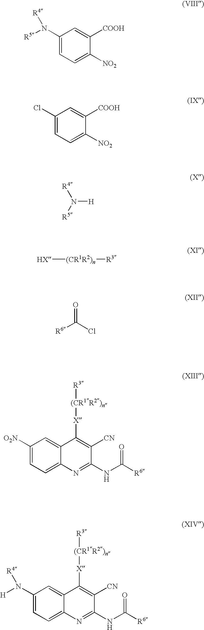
C1([O2N])=CC=C2C(=C1)C([X][(CR1R2)n][R3])=C([CN])C(NC(=O)[R6])=N2.C1(N([H])[R4])=CC=C2C(=C1)C([X][(CR1R2)n][R3])=C([CN])C(NC(=O)[R6])=N2.C1(N([R5])[R4])=CC=C([NO2])C([COOH])=C1.C1(Cl)=CC=C([NO2])C([COOH])=C1.N([H])([R5])[R4].[HX][(CR1R2)n][R3].O=C(Cl)[R6]
